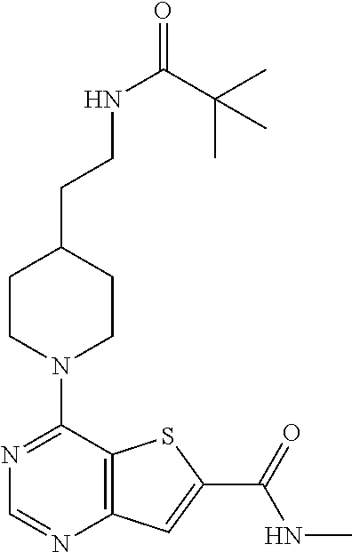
C1CN(C2=NC=NC3=C2SC(C(=O)NC)=C3)CCC1CCNC(=O)C(C)(C)C
